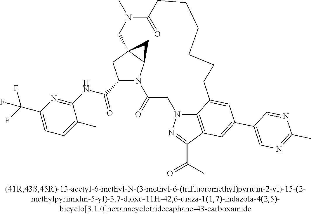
C1(C(=O)NC2=NC(C(F)(F)F)=CC=C2C)N2C3C(C1)(C3)CN(C)C(=O)CCCCCCC1=CC(C3=CN=C(C)N=C3)=CC3=C1N(CC2=O)N=C3C(C)=O
